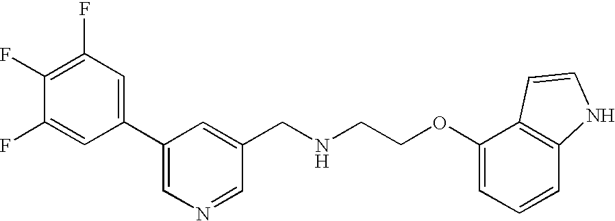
C1(F)=CC(C2=CN=CC(CNCCOC3=CC=CC4=C3C=CN4)=C2)=CC(F)=C1F
